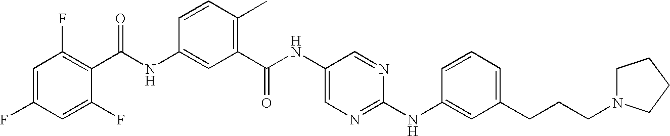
C1(C(NC2=CC(C(NC3=CN=C(NC4=CC(CCCN5CCCC5)=CC=C4)N=C3)=O)=C(C)C=C2)=O)=C(F)C=C(F)C=C1F
